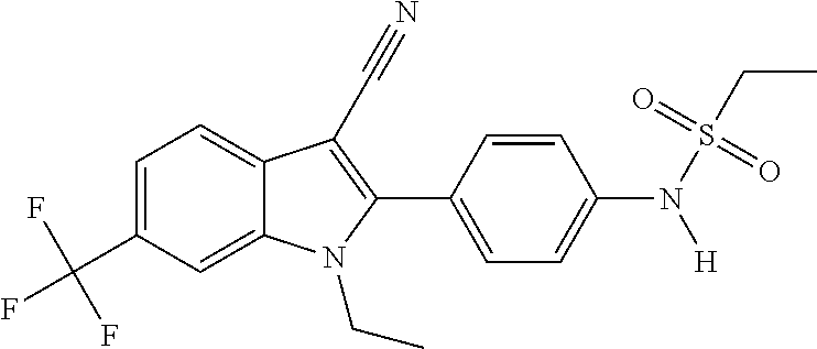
C1=C2C(=CC=C1C(F)(F)F)C(C#N)=C(C1=CC=C(N(S(=O)(=O)CC)[H])C=C1)N2CC
